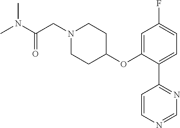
CN(C(=O)CN1CCC(OC2=CC(F)=CC=C2C2=NC=NC=C2)CC1)C
